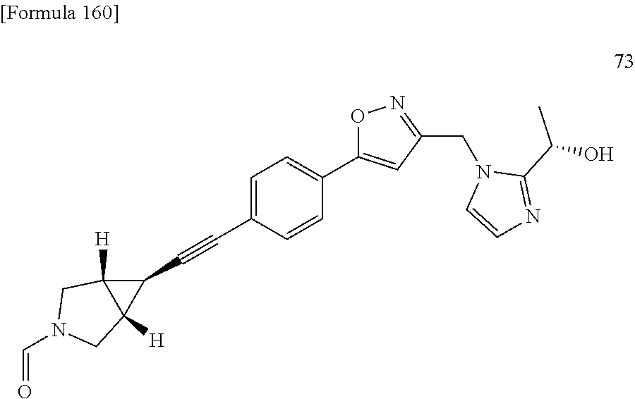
N1(CC2=NOC(C3=CC=C(C#CC4C5([H])C4([H])CN(C=O)C5)C=C3)=C2)C=CN=C1C(O)C
